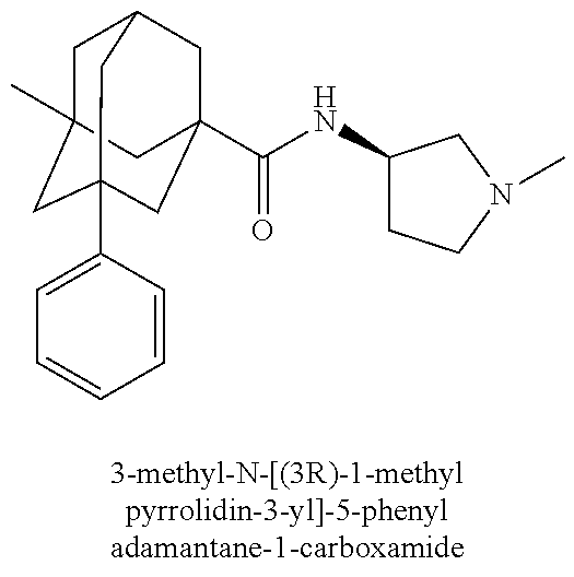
C1C2(C)CC3(C4=CC=CC=C4)CC(C(NC4CCN(C)C4)=O)(CC1C3)C2
